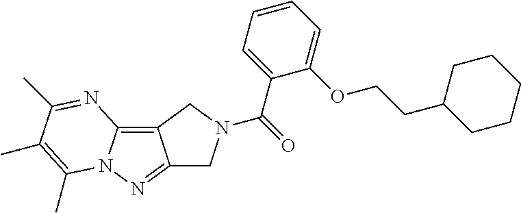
C12=C3N(N=C1CN(C(=O)C1=CC=CC=C1OCCC1CCCCC1)C2)C(C)=C(C)C(C)=N3
